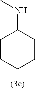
CNC1CCCCC1
